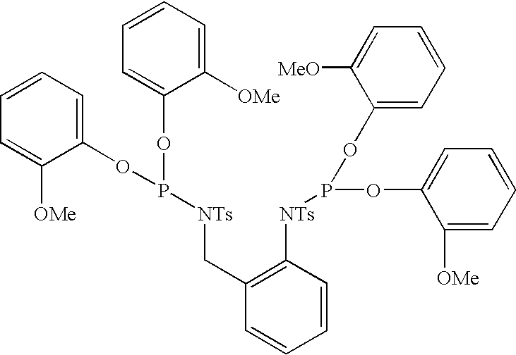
C1=CC=C(OP(OC2=CC=CC=C2[OMe])[NTs]CC2=C([NTs]P(OC3=CC=CC=C3[OMe])OC3=CC=CC=C3[MeO])C=CC=C2)C([OMe])=C1
